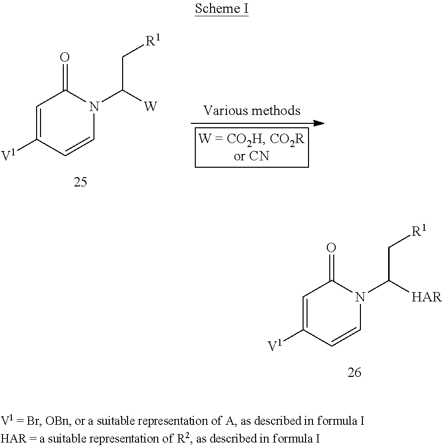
C1=C([V1])C=CN(C([W])C[R1])C1=O.C1=C([V1])C=CN(C([HAR])C[R1])C1=O
